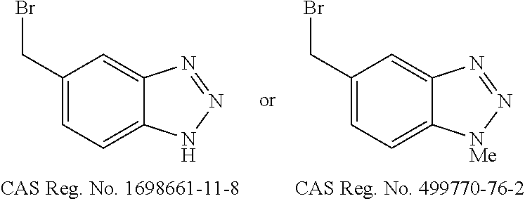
C1(CBr)=CC=C2C(=C1)N=NN2.C1(CBr)=CC=C2C(=C1)N=N[NMe]2
